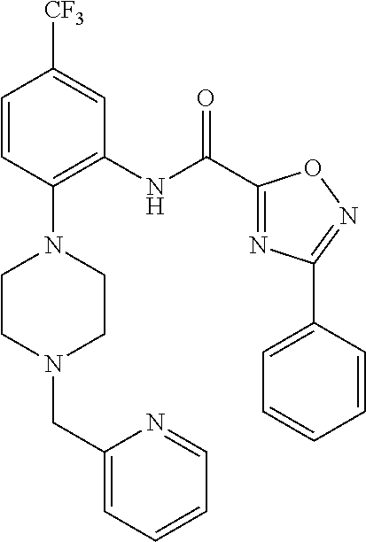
C1=CC(N2CCN(CC3=CC=CC=N3)CC2)=C(NC(C2=NC(C3=CC=CC=C3)=NO2)=O)C=C1[CF3]
